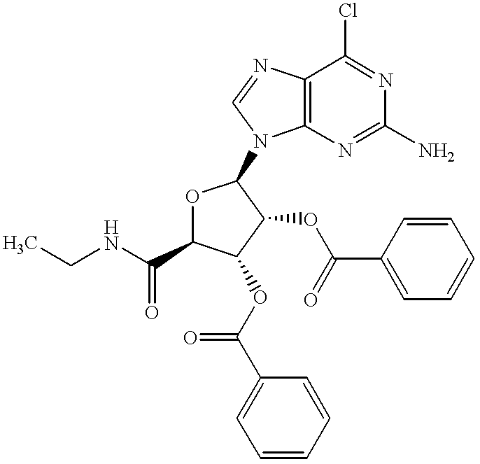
C12=C(N=C(N)N=C1Cl)N(C1OC(C(NCC)=O)C(OC(C3=CC=CC=C3)=O)C1OC(C1=CC=CC=C1)=O)C=N2
